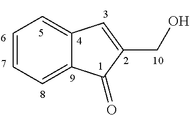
C1=CC=C2C(=C1)C=C(CO)C2=O
